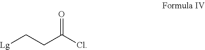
[Lg]CCC(Cl)=O
